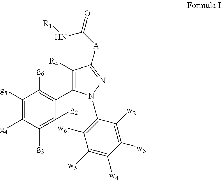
C1([g5])=C([g4])C([g3])=C([g2])C(C2=C([R4])C([A]C(=O)N[R1])=NN2C2=C([w6])C([w5])=C([w4])C([w3])=C2[w2])=C1[g6]
